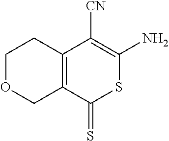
C1OCC2=C(C1)C([CN])=C(N)SC2=S
